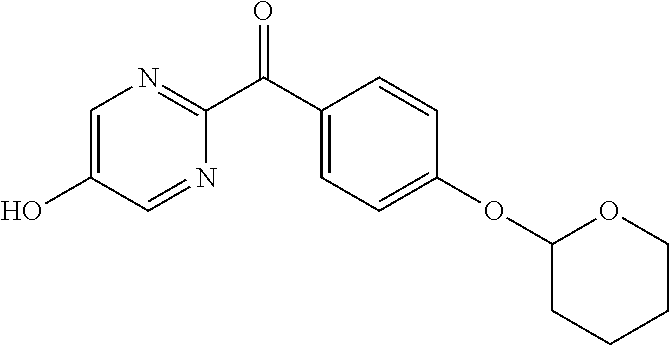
C1(C(C2=CC=C(OC3CCCCO3)C=C2)=O)=NC=C(O)C=N1
